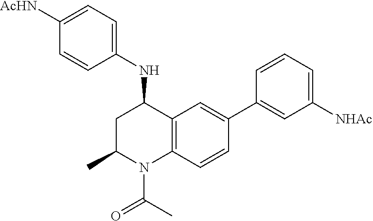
C1(NC2CC(C)N(C(C)=O)C3=C2C=C(C2=CC([NHAc])=CC=C2)C=C3)=CC=C([AcHN])C=C1
